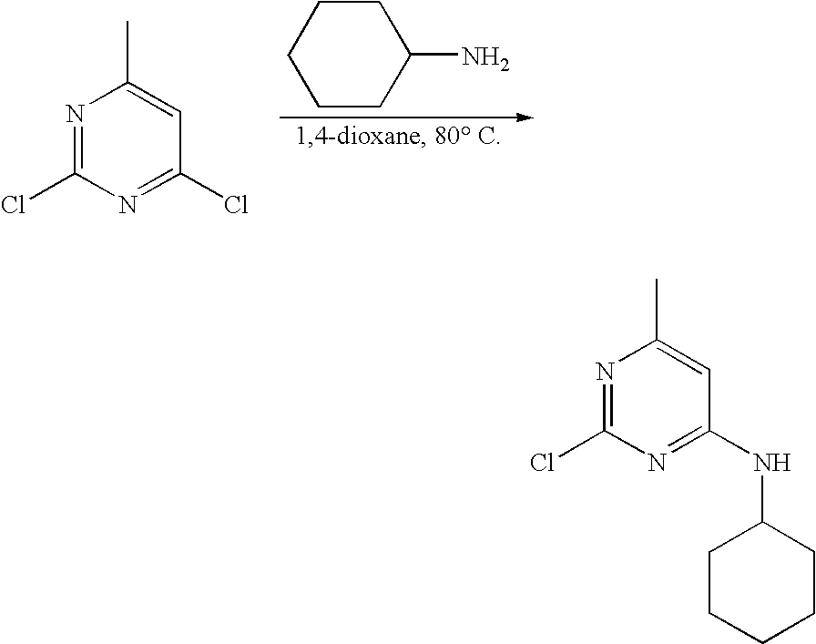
C1CCCCC1N.N1=C(Cl)N=C(Cl)C=C1C.N1=C(Cl)N=C(NC2CCCCC2)C=C1C
